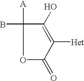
O1C(=O)C([Het])=C(O)C1([A])B
